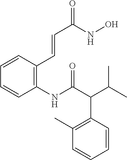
C1=CC(C(C(NC2=C(C=CC(=O)NO)C=CC=C2)=O)C(C)C)=C(C)C=C1
